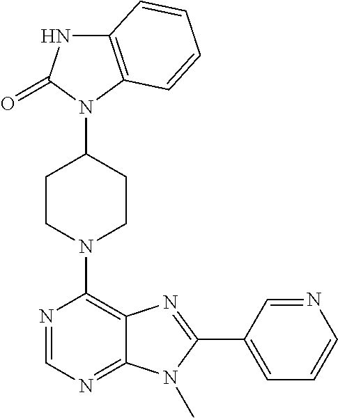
C12=C(N(C3CCN(C4=C5C(=NC=N4)N(C)C(C4=CC=CN=C4)=N5)CC3)C(=O)N1)C=CC=C2
